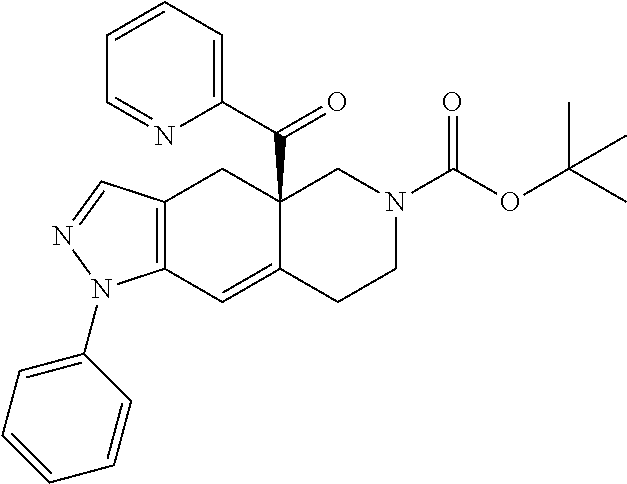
C12(C(C3=CC=CC=N3)=O)C(=CC3=C(C1)C=NN3C1=CC=CC=C1)CCN(C(OC(C)(C)C)=O)C2
